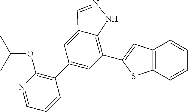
C1(C2=CC(C3=CC4=C(S3)C=CC=C4)=C3C(=C2)C=NN3)=C(OC(C)C)N=CC=C1
